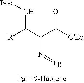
[Boc]NC(C(C([OtBu])=O)N=[Pg])[R]
